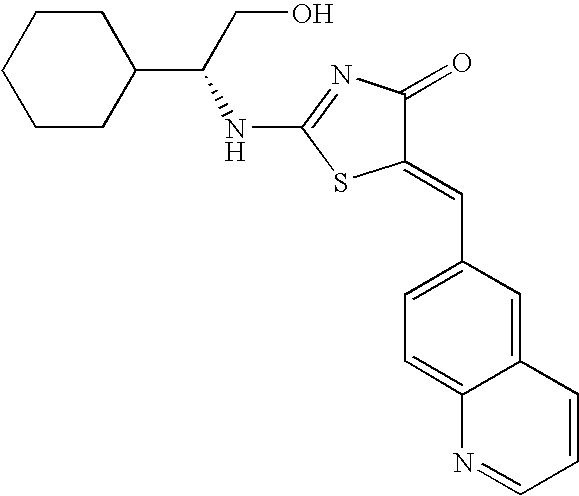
N(C1=NC(=O)C(=CC2=CC=C3C(=C2)C=CC=N3)S1)C(C1CCCCC1)CO
